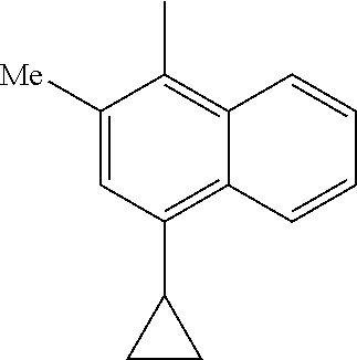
C1([Me])=CC(C2CC2)=C2C(=C1C)C=CC=C2
